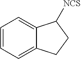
C1=CC=C2C(=C1)C([NCS])CC2
